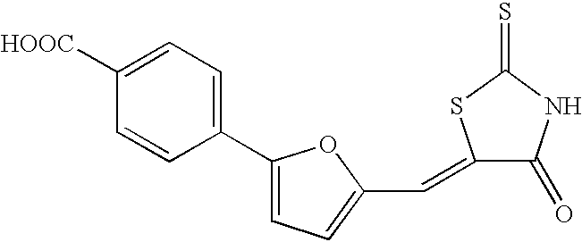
C1(C2=CC=C(C=C3C(=O)NC(=S)S3)O2)=CC=C([HOOC])C=C1
